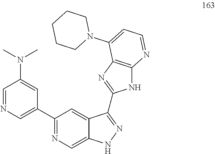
C1=NC=C(C2=NC=C3C(=C2)C(C2=NC4=C(N2)N=CC=C4N2CCCCC2)=NN3)C=C1N(C)C
